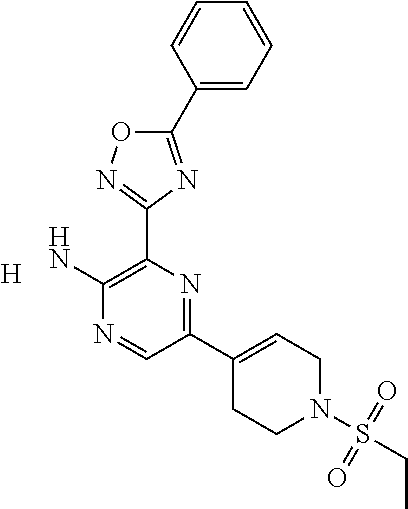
[H].C1(C2=CCN(S(=O)(=O)CC)CC2)=NC(C2=NOC(C3=CC=CC=C3)=N2)=C(N)N=C1
